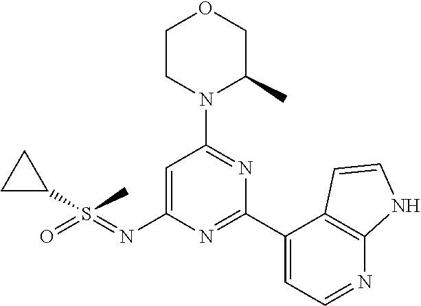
C1CN(C2=NC(C3=CC=NC4=C3C=CN4)=NC(N=S(=O)(C3CC3)C)=C2)C(C)CO1
